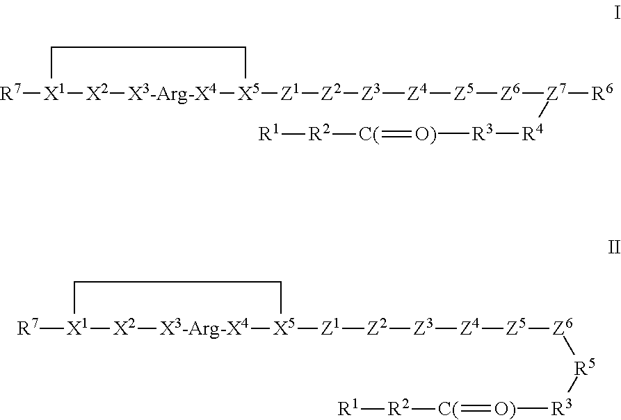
[R7][X1]1[X2][X3-Arg-X4][X5]([Z1][Z2][Z3][Z4][Z5][Z6][Z7]([R6])[R4][R3][O)]=[C(][R2][R1])CC1.[R7][X1]1[X2][X3-Arg-X4][X5]([Z1][Z2][Z3][Z4][Z5][Z6][R5][R3][O)]=[C(][R2][R1])CC1
